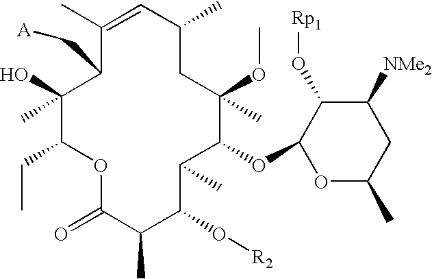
C1(C)(O)C(CC)OC(=O)C(C)C(O[R2])C(C)C(OC2OC(C)CC([NMe2])C2O[Rp1])C(OC)(C)CC(C)C=C(C)C1C[A]
